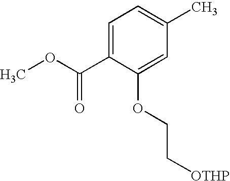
C1=C(C(OC)=O)C(OCC[OTHP])=CC(C)=C1
